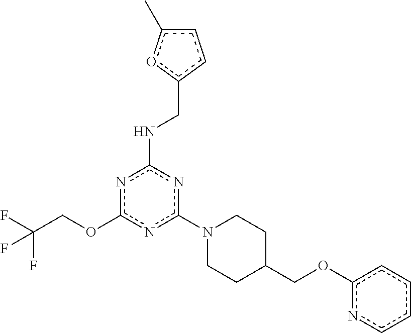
c1(N2CCC(COc3ncccc3)CC2)nc(NCc2ccc(C)o2)nc(OCC(F)(F)F)n1
